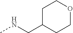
CNCC1CCOCC1
